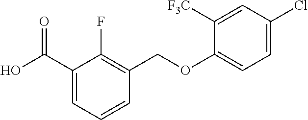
OC(C1=CC=CC(COC2=CC=C(Cl)C=C2[F3C])=C1F)=O
